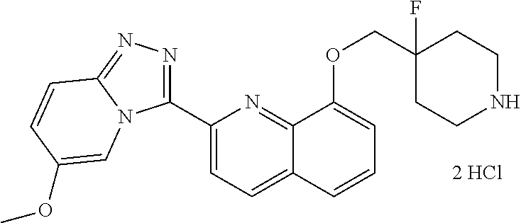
C1(C2=NN=C3N2C=C(OC)C=C3)=CC=C2C(=N1)C(OCC1(F)CCNCC1)=CC=C2
